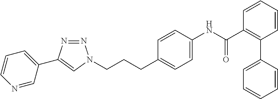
N(C(C1=C(C2=CC=CC=C2)C=CC=C1)=O)C1=CC=C(CCCN2N=NC(C3=CC=CN=C3)=C2)C=C1
